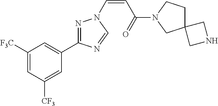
C1([F3C])=CC([CF3])=CC(C2=NN(C=CC(=O)N3CCC4(C3)CNC4)C=N2)=C1
